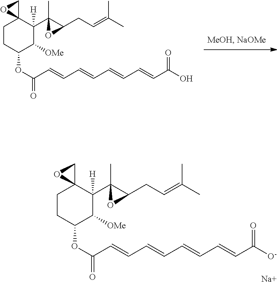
C1CC(OC(C=CC=CC=CC=CC(O)=O)=O)C([OMe])C(C2(C)C(CC=C(C)C)O2)([H])C12CO2.C1CC(OC(C=CC=CC=CC=CC([O-])=O)=O)C([OMe])C(C2(C)C(CC=C(C)C)O2)([H])C12CO2.[Na]
